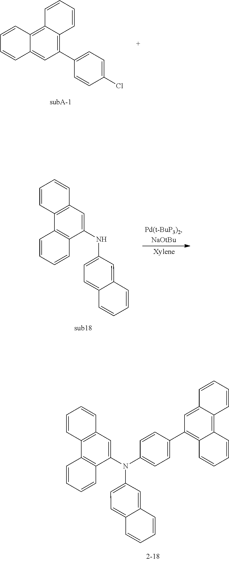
C1=CC2=CC(C3=CC=C(Cl)C=C3)=C3C(=C2C=C1)C=CC=C3.N(C1=CC=C2C(=C1)C=CC=C2)C1=CC2=C(C3=C1C=CC=C3)C=CC=C2.C1=CC(N(C2=CC=C3C(=C2)C=CC=C3)C2=CC3=C(C4=C2C=CC=C4)C=CC=C3)=CC=C1C1=C2C(=C3C(=C1)C=CC=C3)C=CC=C2
